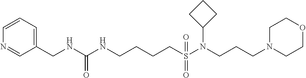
N1=CC(CNC(NCCCCS(N(CCCN2CCOCC2)C2CCC2)(=O)=O)=O)=CC=C1
